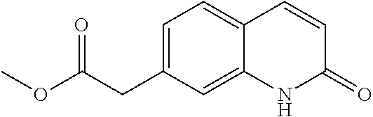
C1=C(CC(OC)=O)C=C2C(=C1)C=CC(=O)[N H]2
